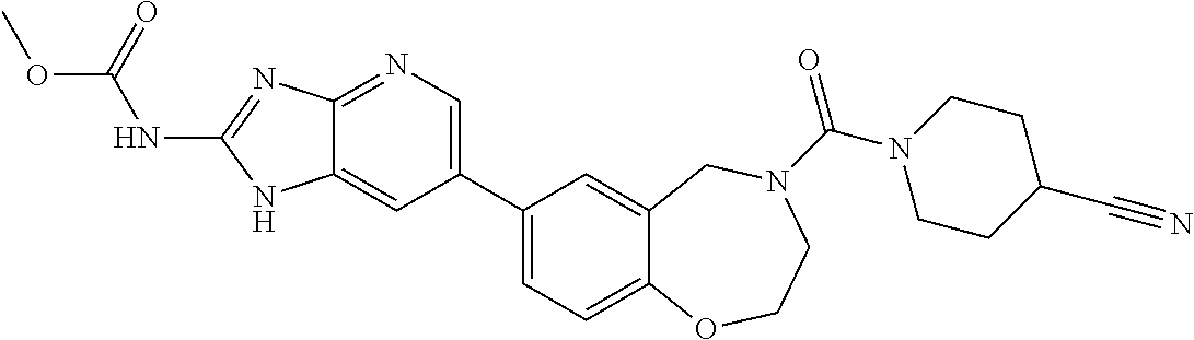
C1(C2=CN=C3C(=C2)NC(NC(=O)OC)=N3)=CC=C2C(=C1)CN(C(N1CCC(C#N)CC1)=O)CCO2
